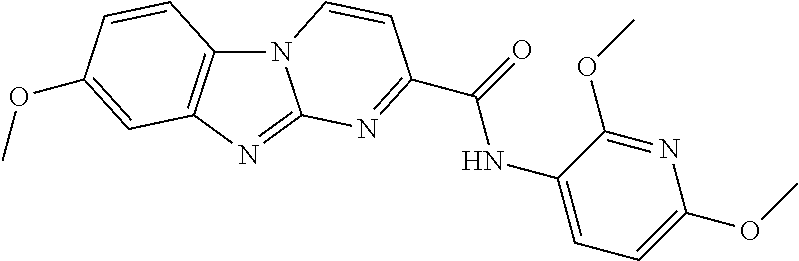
N12C3=C(N=C1N=C(C(=O)NC1=CC=C(OC)N=C1OC)C=C2)C=C(OC)C=C3
